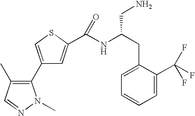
C1(C2=C(C)C=NN2C)=CSC(C(NC(CN)CC2=CC=CC=C2C(F)(F)F)=O)=C1
